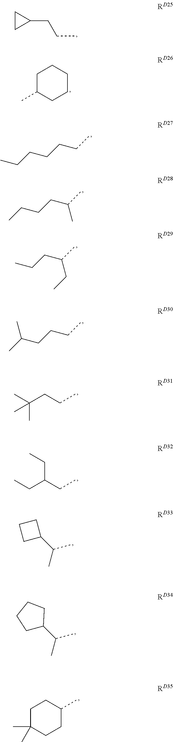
CCCCCCC.CCCCC(C)C.CCCC(C)CC.CC(CCCC)C.CC(CCC)(C)C.CCC(CC)CC.C1(CCC)CC1.C1C(C)CCCC1.C1(C(C)C)CCC1.C1(C(C)C)CCCC1.C1C(C)(C)CCC(C)C1
